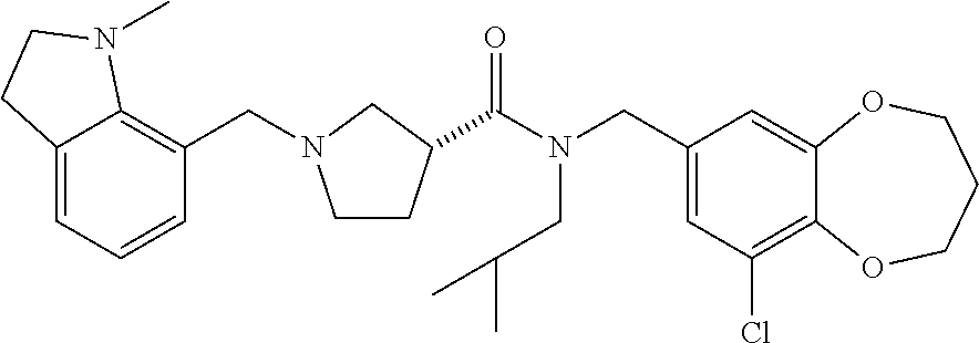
C1(CN(C(=O)C2CCN(CC3=C4C(=CC=C3)CCN4C)C2)CC(C)C)=CC(Cl)=C2C(=C1)OCCCO2
